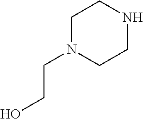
C1N(CCO)CCNC1
